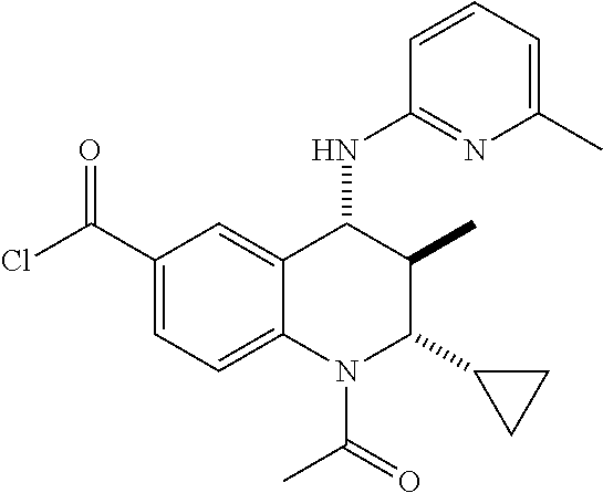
C1(C(=O)Cl)=CC=C2C(=C1)C(NC1=NC(C)=CC=C1)C(C)C(C1CC1)N2C(=O)C
